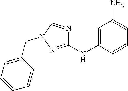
C1=C(NC2=NN(CC3=CC=CC=C3)C=N2)C=CC=C1N
